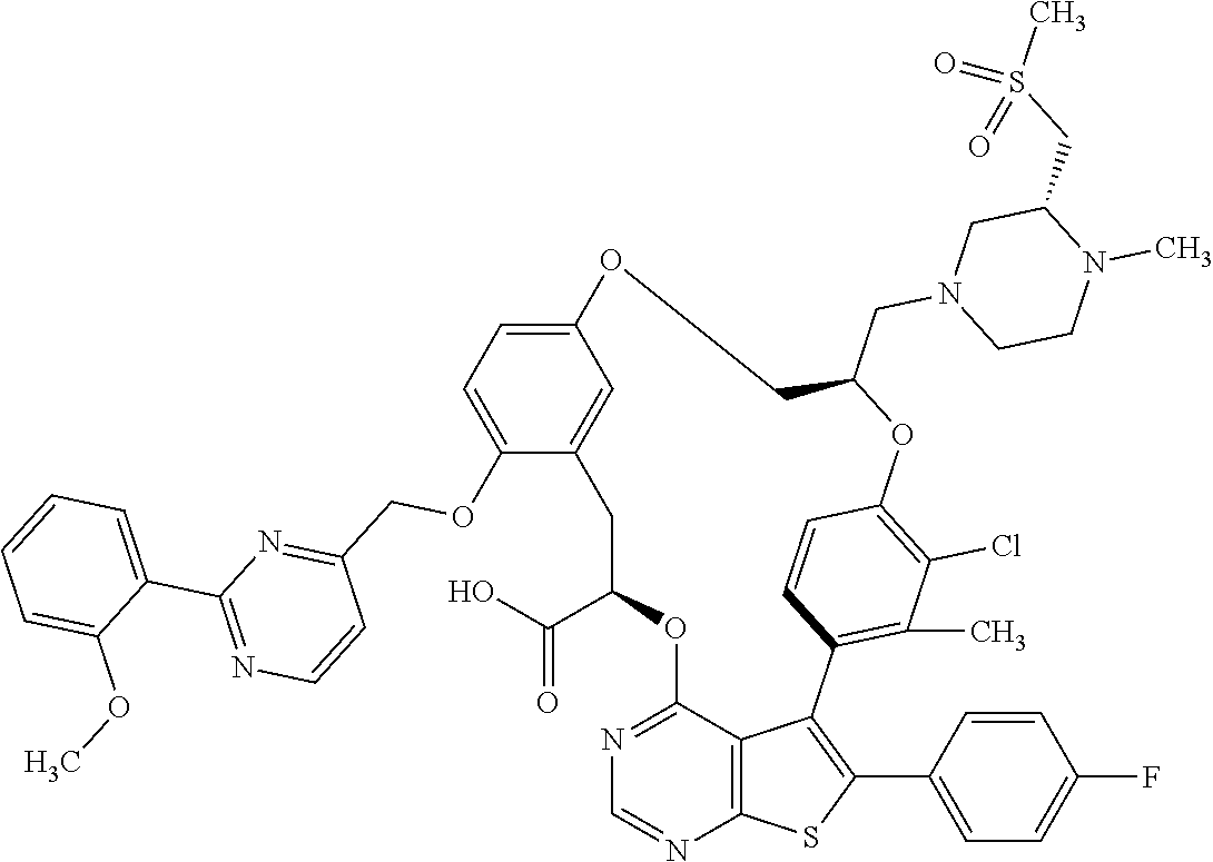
C1C(C(O)=O)OC2=NC=NC3=C2C(=C(C2=CC=C(F)C=C2)S3)C2=C(C)C(Cl)=C(C=C2)OC(CN2CCN(C)C(CS(=O)(C)=O)C2)COC2=CC=C(OCC3=NC(C4=CC=CC=C4OC)=NC=C3)C1=C2
